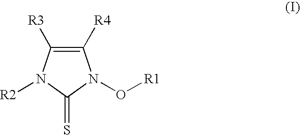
C1([R4])=C([R3])N([R2])C(=S)N1O[R1]
